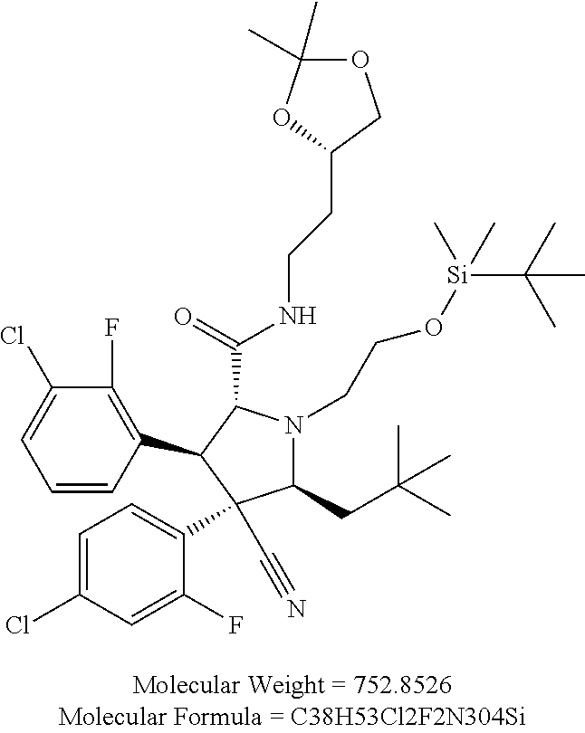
C(C1N(CCO[Si](C(C)(C)C)(C)C)C(CC(C)(C)C)C(C#N)(C2=CC=C(Cl)C=C2F)C1C1=C(F)C(Cl)=CC=C1)(=O)NCCC1OC(C)(C)OC1
